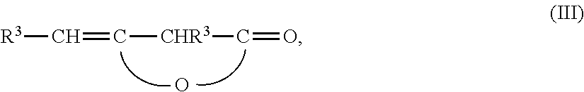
[R3]C=C[CHR3]C=O.O
